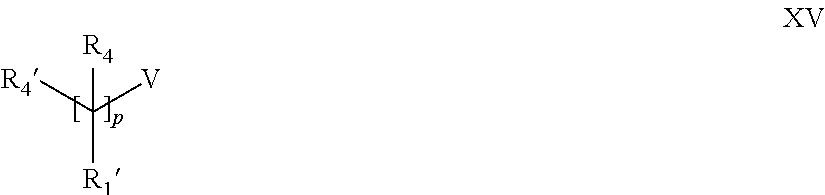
[V]C([R4])([R1])[R4]
